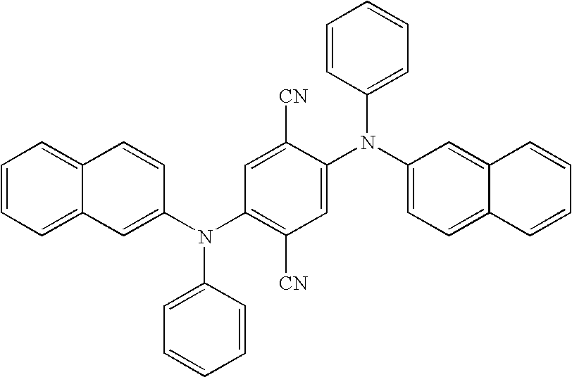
C12=CC=CC=C1C=C(N(C1=C([CN])C=C(N(C3=CC=C4C(=C3)C=CC=C4)C3=CC=CC=C3)C([CN])=C1)C1=CC=CC=C1)C=C2
